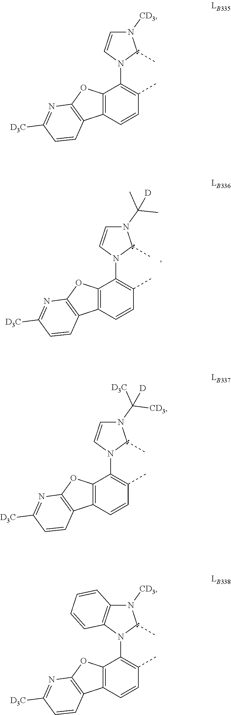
C12=C(C=CC(C)=C1N1C(C)N([CD3])C=C1)C1=C(O2)N=C([D3C])C=C1.C12=C(C=CC(C)=C1N1C(C)N(C(C)(C)[D])C=C1)C1=C(O2)N=C([D3C])C=C1.C12=C(C=CC(C)=C1N1C(C)N(C([D3C])([CD3])[D])C=C1)C1=C(O2)N=C([D3C])C=C1.C12=C(C=CC(C)=C1N1C(C)N([CD3])C3=C1C=CC=C3)C1=C(O2)N=C([D3C])C=C1
